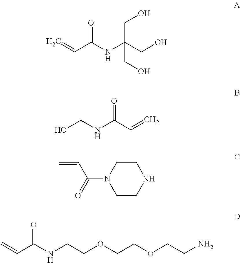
C(C(NC(CO)(CO)CO)=O)=C.OCNC(=O)C=C.C=CC(=O)N1CCNCC1.C(=C)C(=O)NCCOCCOCCN
